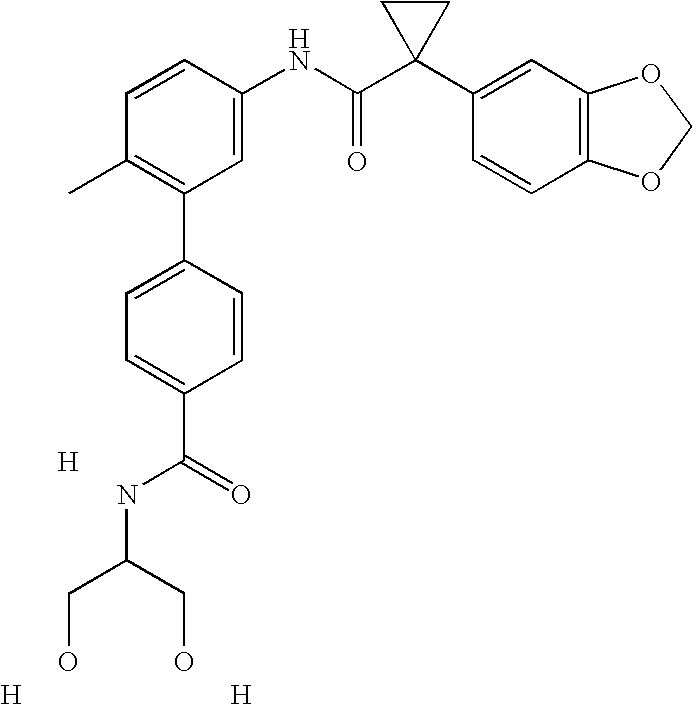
C1=CC(NC(C2(C3=CC4=C(C=C3)OCO4)CC2)=O)=CC(C2=CC=C(C(=O)NC(CO)CO)C=C2)=C1C.[H].[H].[H]
